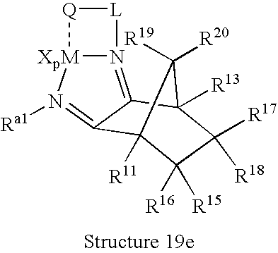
C12([R11])C([R15])([R16])C([R17])([R18])C([R13])(C1([R20])[R19])C1=N3[XpM](N([Ra1])=C21)[Q][L]3
